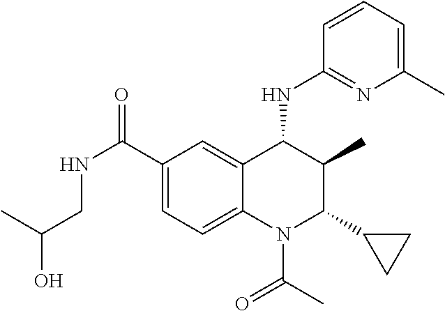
C1(C(=O)NCC(C)O)=CC=C2C(=C1)C(NC1=NC(C)=CC=C1)C(C)C(C1CC1)N2C(=O)C
